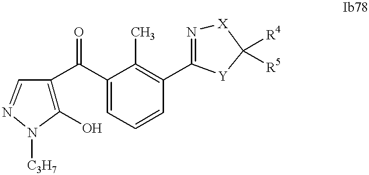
C1(O)=C(C(C2=CC=CC(C3=N[X]C([R4])([R5])[Y]3)=C2C)=O)C=NN1[C3H7]
